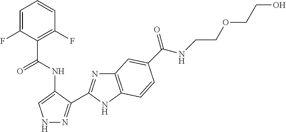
C1=C(F)C(C(NC2=CNN=C2C2=NC3=C(N2)C=CC(C(NCCOCCO)=O)=C3)=O)=C(F)C=C1
